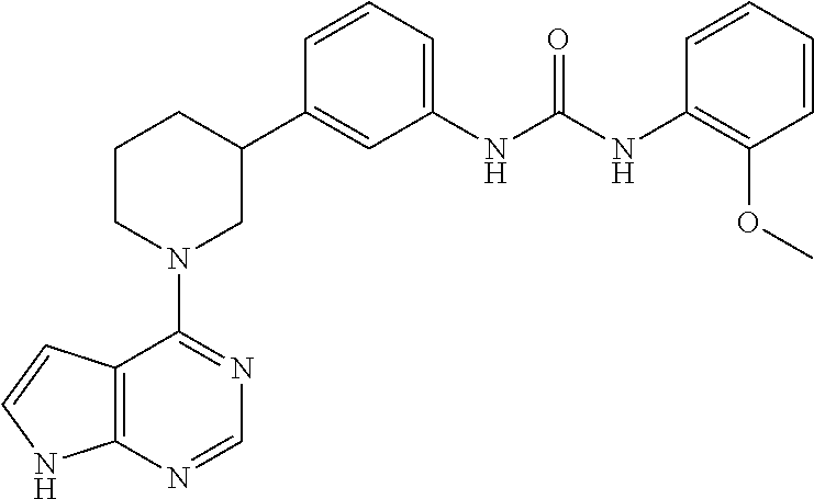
C12=C(N=CN=C1N1CC(C3=CC(NC(NC4=C(OC)C=CC=C4)=O)=CC=C3)CCC1)NC=C2
